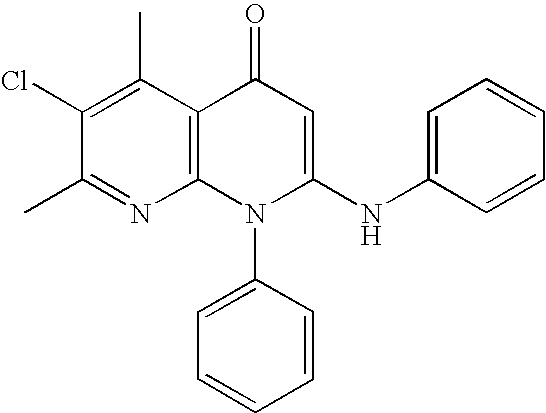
C1(C)=NC2=C(C(C)=C1Cl)C(=O)C=C(NC1=CC=CC=C1)N2C1=CC=CC=C1
